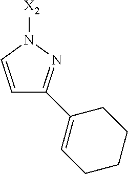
C1=CN([X2])N=C1C1=CCCCC1
